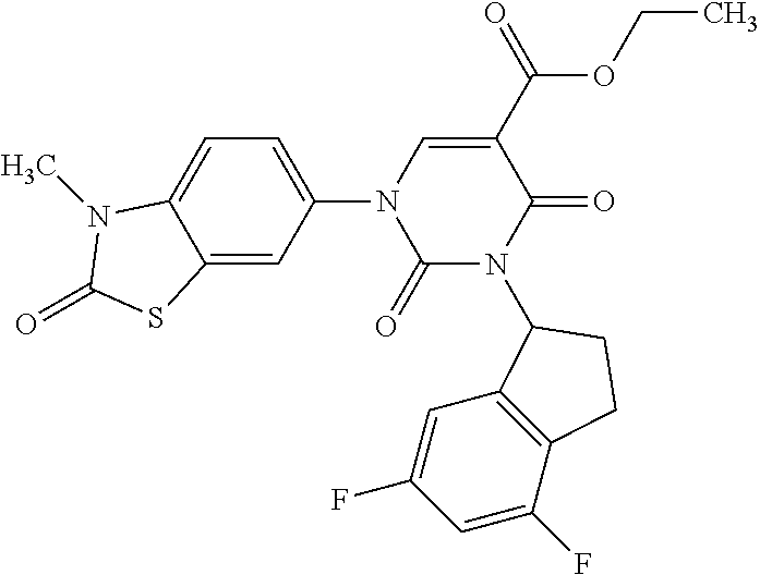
C1=C(N2C(=O)N(C3C4=C(C(F)=CC(F)=C4)CC3)C(=O)C(C(=O)OCC)=C2)C=C2C(=C1)N(C)C(=O)S2
